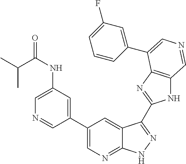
C1(C2=CN=C3C(=C2)C(C2=NC4=C(N2)C=NC=C4C2=CC(F)=CC=C2)=NN3)=CC(NC(C(C)C)=O)=CN=C1
